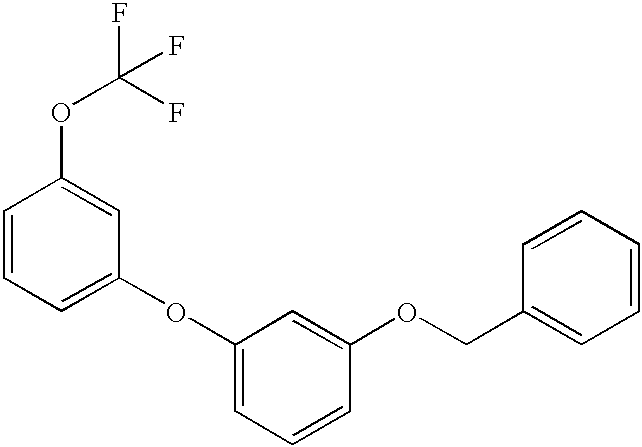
O(C1=CC=CC(OCC2=CC=CC=C2)=C1)C1=CC=CC(OC(F)(F)F)=C1
